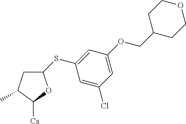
C1C(C)C([Cs])OC1SC1=CC(OCC2CCOCC2)=CC(Cl)=C1
